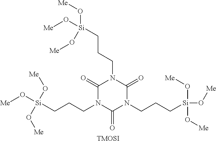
C1(=O)N(CCC[Si](O[Me])(O[Me])O[Me])C(=O)N(CCC[Si](O[Me])(O[Me])O[Me])C(=O)N1CCC[Si](O[Me])(O[Me])O[Me].[TMOSI]
